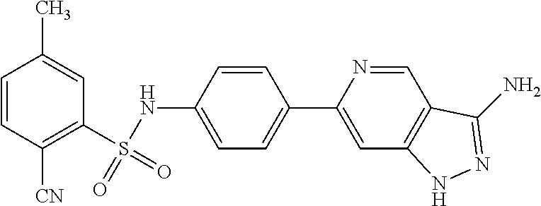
C1=CC([CN])=C(S(=O)(NC2=CC=C(C3=CC4=C(C=N3)C(N)=NN4)C=C2)=O)C=C1C
